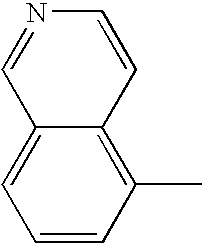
C1=CC(C)=C2C(=C1)C=NC=C2
